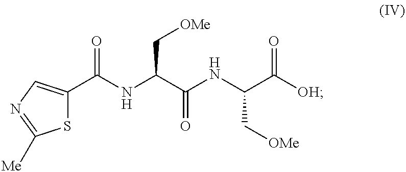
S1C(C(NC(C(NC(C([OH])=O)C[OMe])=O)C[OMe])=O)=CN=C1[Me]
